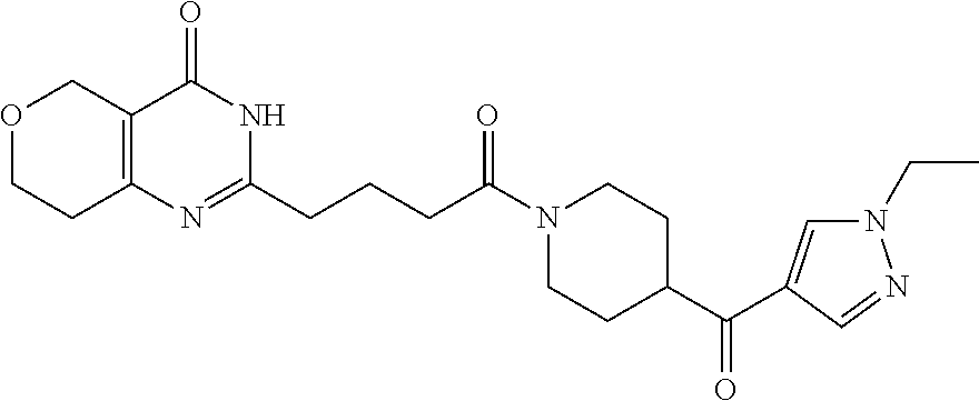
O1CCC2=C(C1)C(=O)NC(CCCC(N1CCC(C(=O)C3=CN(CC)N=C3)CC1)=O)=N2
